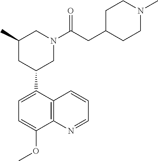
C1(C)CC(C2=CC=C(OC)C3=C2C=CC=N3)CN(C(CC2CCN(C)CC2)=O)C1
